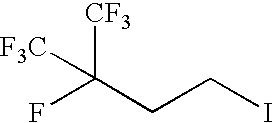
FC(CCI)([CF3])[F3C]
